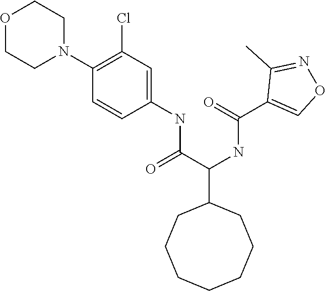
C1(NC(C(NC(C2=CON=C2C)=O)C2CCCCCCC2)=O)=CC(Cl)=C(N2CCOCC2)C=C1
